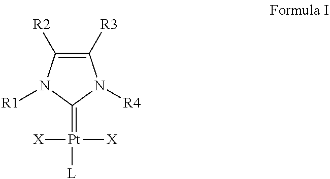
C1([R3])=C([R2])N([R1])C(=[Pt]([X])([X])[L])N1[R4]
